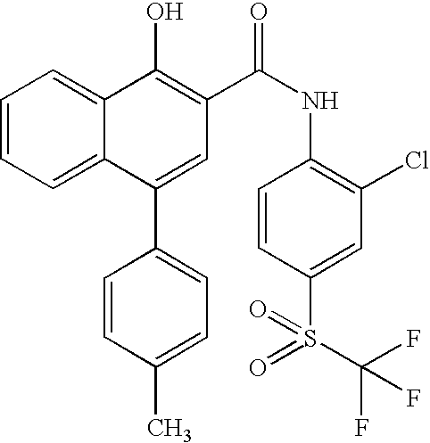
C12=CC=CC=C1C(O)=C(C(NC1=C(Cl)C=C(S(=O)(=O)C(F)(F)F)C=C1)=O)C=C2C1=CC=C(C)C=C1
